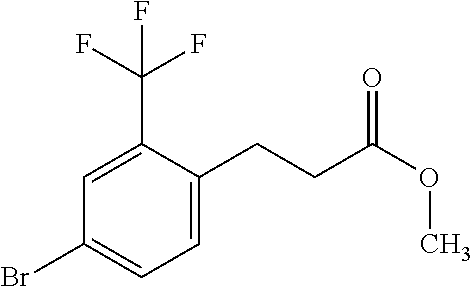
C1(Br)=CC=C(CCC(OC)=O)C(C(F)(F)F)=C1
